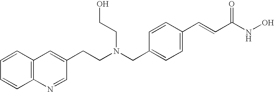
C1(CN(CCC2=CC3=C(N=C2)C=CC=C3)CCO)=CC=C(C=CC(NO)=O)C=C1
